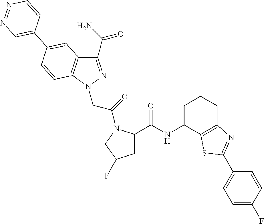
C1(NC(=O)C2CC(F)CN2C(CN2N=C(C(=O)N)C3=C2C=CC(C2=CN=NC=C2)=C3)=O)C2=C(CCC1)N=C(C1=CC=C(F)C=C1)S2
